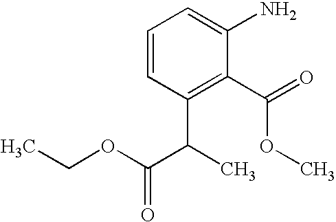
C1=CC(C(C(OCC)=O)C)=C(C(=O)OC)C(N)=C1
